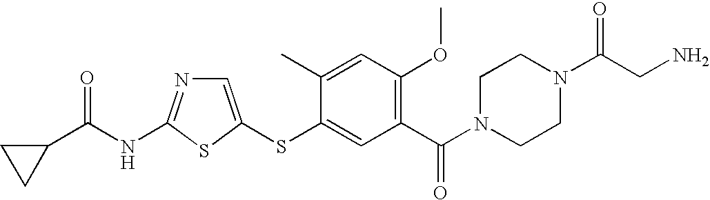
C1=C(SC2=CC(C(N3CCN(C(CN)=O)CC3)=O)=C(OC)C=C2C)SC(NC(=O)C2CC2)=N1
